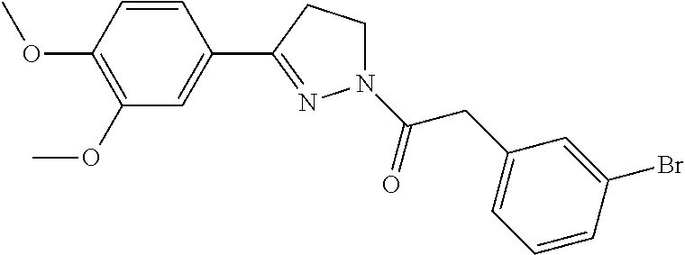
C1=CC(OC)=C(OC)C=C1C1=NN(C(=O)CC2=CC=CC(Br)=C2)CC1
